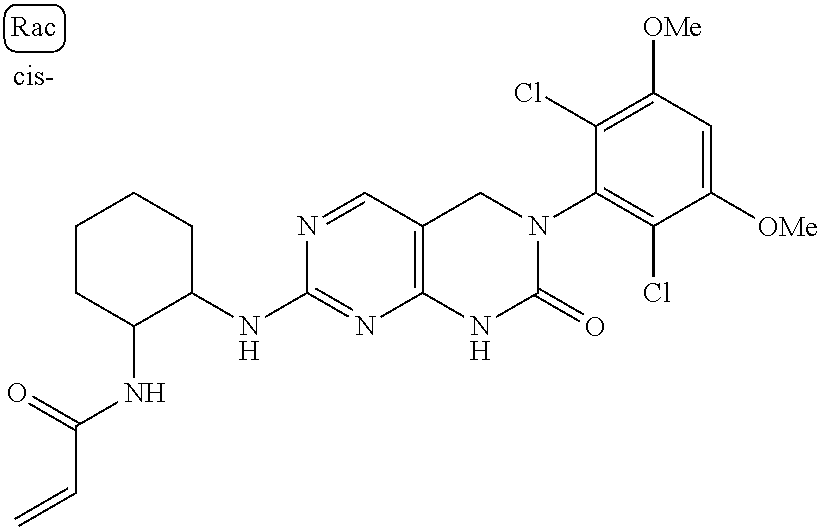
C1([OMe])=CC([OMe])=C(Cl)C(N2C(=O)NC3=C(C2)C=NC(NC2CCCCC2NC(=O)C=C)=N3)=C1Cl
